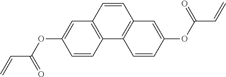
C1=C(OC(C=C)=O)C=CC2=C1C=CC1=C2C=CC(OC(C=C)=O)=C1
